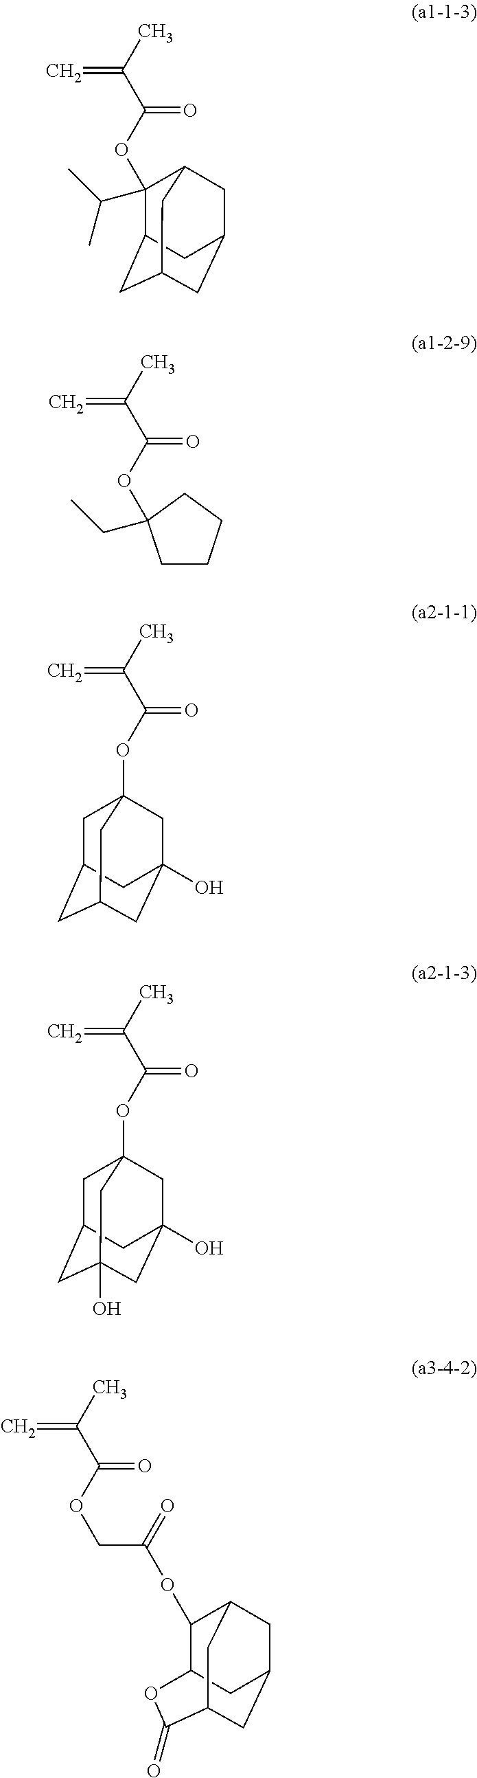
C12CC3CC(CC(C3)C1(OC(C(C)=C)=O)C(C)C)C2.O(C(C(C)=C)=O)C1(CC)CCCC1.C12CC3CC(O)(CC(OC(C(C)=C)=O)(C3)C1)C2.C12CC3(O)CC(O)(CC(OC(C(C)=C)=O)(C3)C1)C2.C12CC3CC(CC(C(=O)O1)C3)C2OC(COC(C(C)=C)=O)=O
